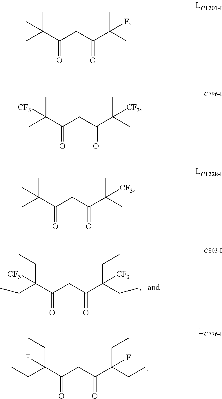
C(C(CC(C(CC)(CC)[CF3])=O)=O)(CC)(CC)[CF3].C(C(CC(C(CC)(CC)F)=O)=O)(CC)(CC)F.C(C(CC(C(C)(C)F)=O)=O)(C)(C)C.C(C(CC(C(C)(C)[CF3])=O)=O)(C)(C)[CF3].C(C(CC(C(C)(C)[CF3])=O)=O)(C)(C)C
